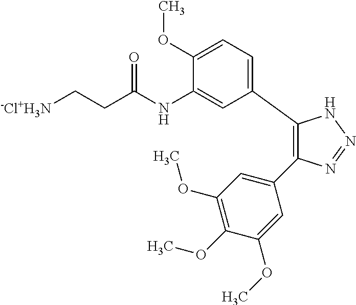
C1(C2=CC=C(OC)C(NC(CC[-Cl+H3N])=O)=C2)=C(C2=CC(OC)=C(OC)C(OC)=C2)N=NN1
